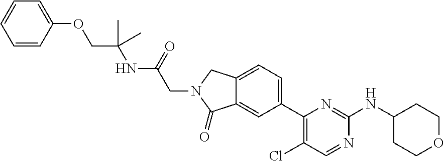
C1(Cl)=C(C2=CC=C3C(=C2)C(=O)N(CC(=O)NC(COC2=CC=CC=C2)(C)C)C3)N=C(NC2CCOCC2)N=C1
